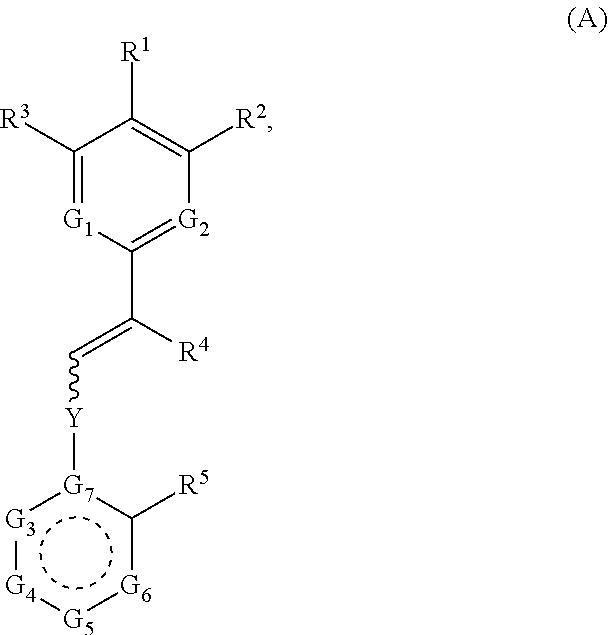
[G3]1:[G4]:[G5]:[G6]c([R5])[G7]:1[Y]C=C(C1=[G2]C([R2])=C([R1])C([R3])=[G1]1)[R4]
